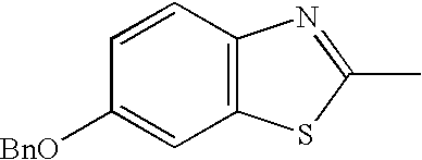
C12=C(C=CC([BnO])=C1)N=C(C)S2
